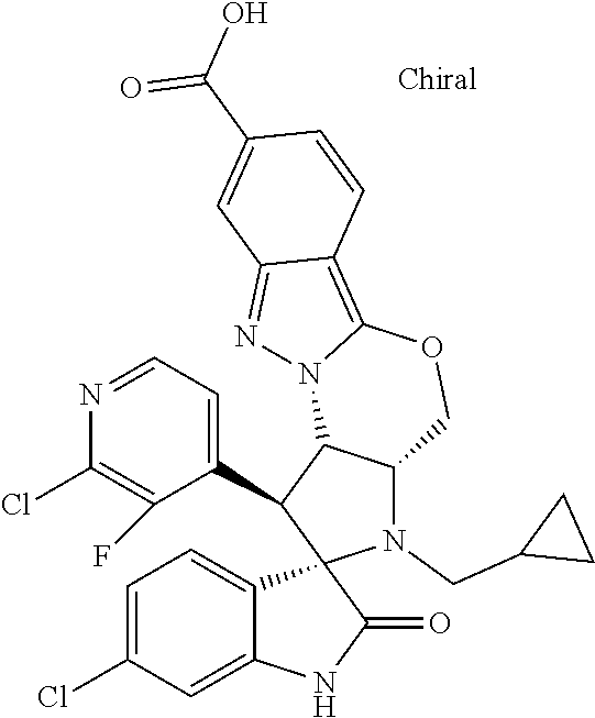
C1=C(Cl)C=C2C(=C1)C1(C(=O)N2)N(CC2CC2)C2C(C1C1=CC=NC(Cl)=C1F)N1C(=C3C(=N1)C=C(C(O)=O)C=C3)OC2
